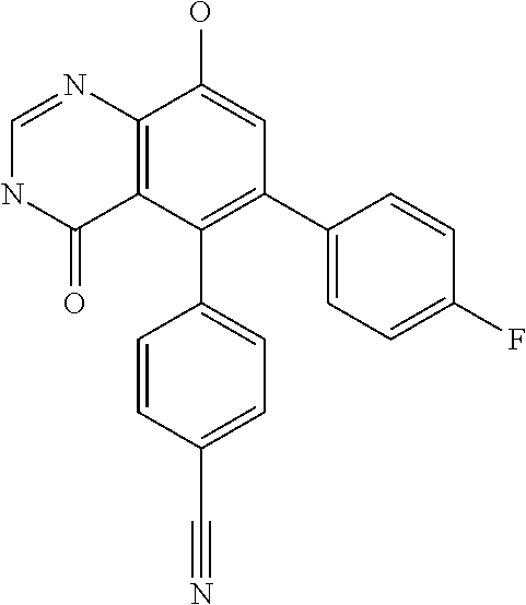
C12=C(C(C3=CC=C(C#N)C=C3)=C(C3=CC=C(F)C=C3)C=C1O)C(=O)NC=N2
